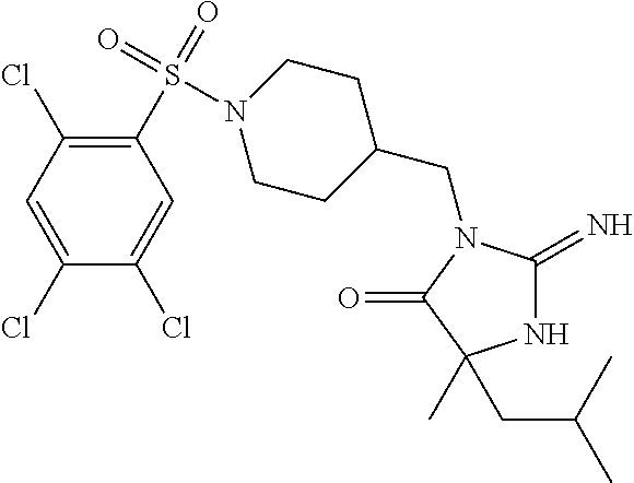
N1C(=N)N(CC2CCN(S(C3=C(Cl)C=C(Cl)C(Cl)=C3)(=O)=O)CC2)C(=O)C1(CC(C)C)C
